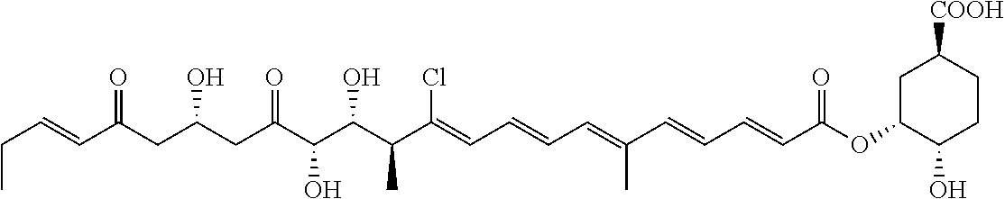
CCC=CC(CC(CC(C(C(C(C(=CC=CC=C(C=CC=CC(OC1C(O)CCC([COOH])C1)=O)C)Cl)C)O)O)=O)O)=O
